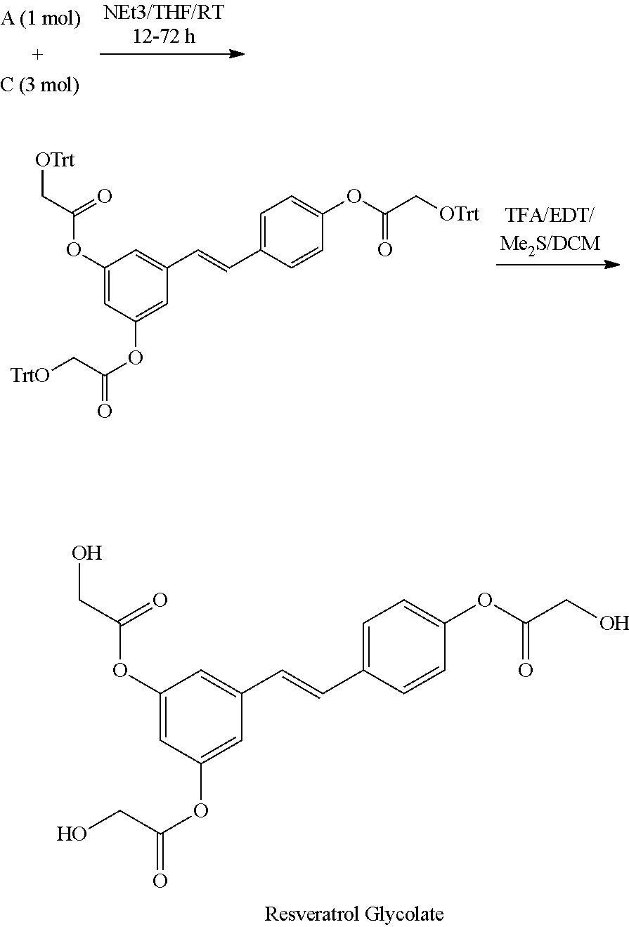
C1(OC(C[OTrt])=O)=CC(OC(=O)C[TrtO])=CC(C=CC2=CC=C(OC(C[OTrt])=O)C=C2)=C1.C1(OC(CO)=O)=CC(OC(=O)CO)=CC(C=CC2=CC=C(OC(CO)=O)C=C2)=C1
